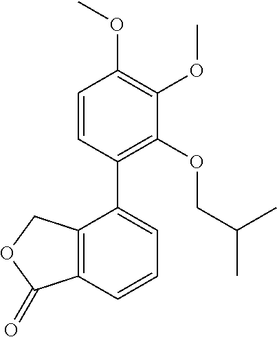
C12=C(C=CC=C1C1=C(OCC(C)C)C(OC)=C(OC)C=C1)C(=O)OC2
